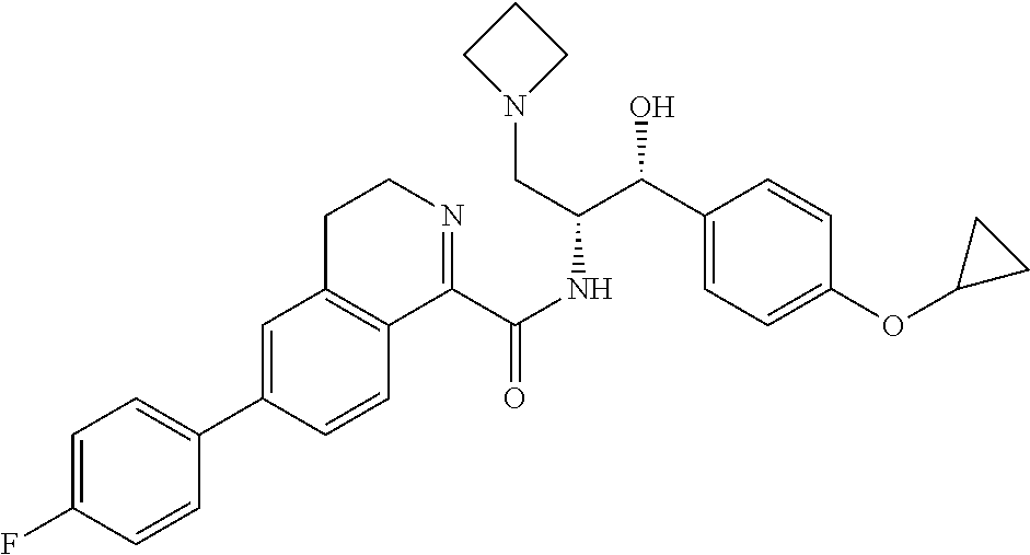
C1=C(C2=CC=C(F)C=C2)C=CC2=C1CCN=C2C(NC(C(C1=CC=C(OC2CC2)C=C1)O)CN1CCC1)=O
